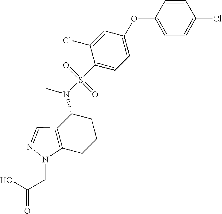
C1=CC(OC2=CC=C(S(=O)(=O)N(C)C3C4=C(CCC3)N(CC(=O)O)N=C4)C(Cl)=C2)=CC=C1Cl
